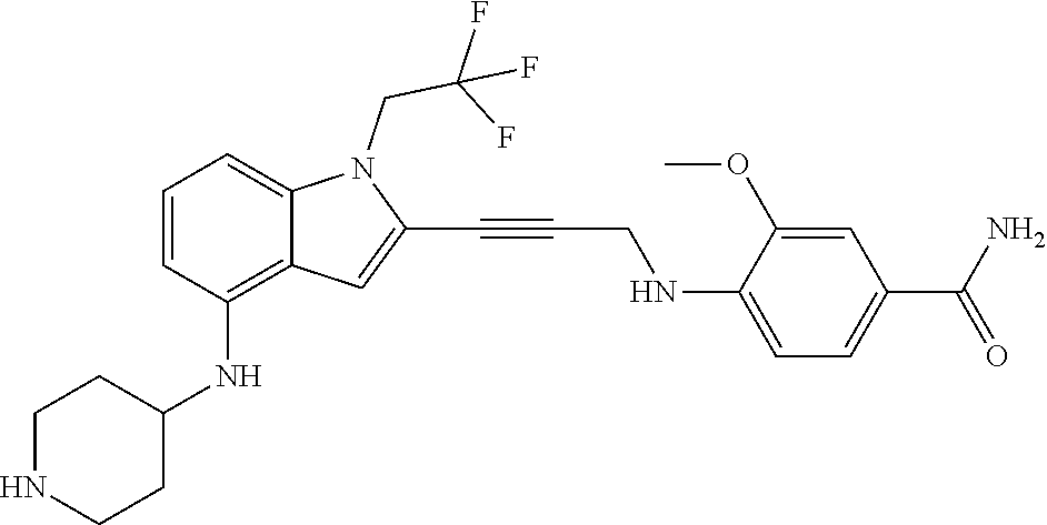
C(C#CC1=CC2=C(NC3CCNCC3)C=CC=C2N1CC(F)(F)F)NC1=CC=C(C(N)=O)C=C1OC
